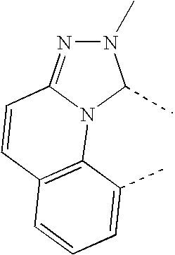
N1(C)N=C2N(C1C)C1=C(C=C2)C=CC=C1C
